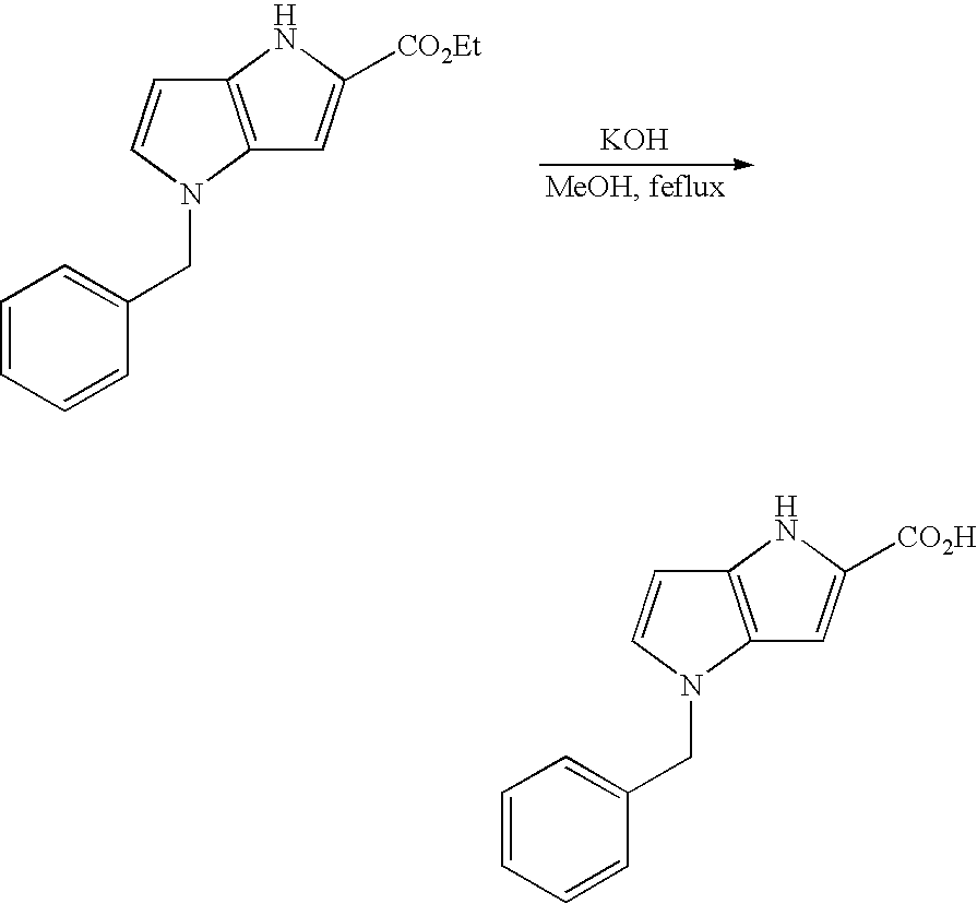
[KOH].C1=CC=CC(CN2C=CC3=C2C=C([CO2Et])N3)=C1.C1=CC=CC(CN2C=CC3=C2C=C([CO2H])N3)=C1
